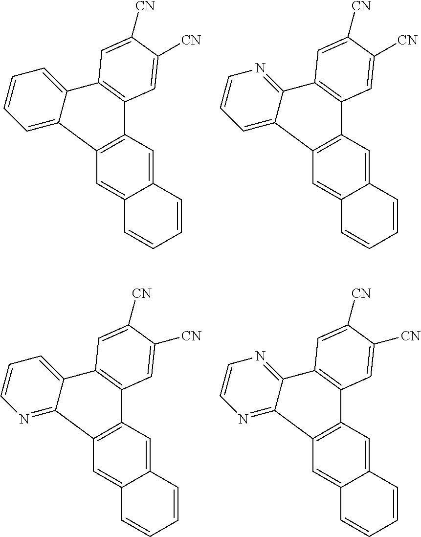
C1=C2C(=CC3=C1C1=CC=CC=C1C1=C3C=C([CN])C([CN])=C1)C=CC=C2.C1=C2C(=CC3=C1C1=CC=CN=C1C1=C3C=C([CN])C([CN])=C1)C=CC=C2.C1=C2C(=CC3=C1C1=NC=CN=C1C1=C3C=C([CN])C([CN])=C1)C=CC=C2.C1=C2C(=CC3=C1C1=NC=CC=C1C1=C3C=C([CN])C([CN])=C1)C=CC=C2
